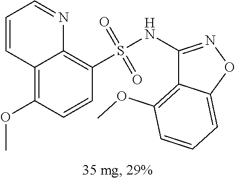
C1(OC)=C2C(=C(S(NC3=NOC4=CC=CC(OC)=C34)(=O)=O)C=C1)N=CC=C2
